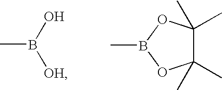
CB(O)[OH].C1(C)(C)C(C)(C)OB(C)O1
